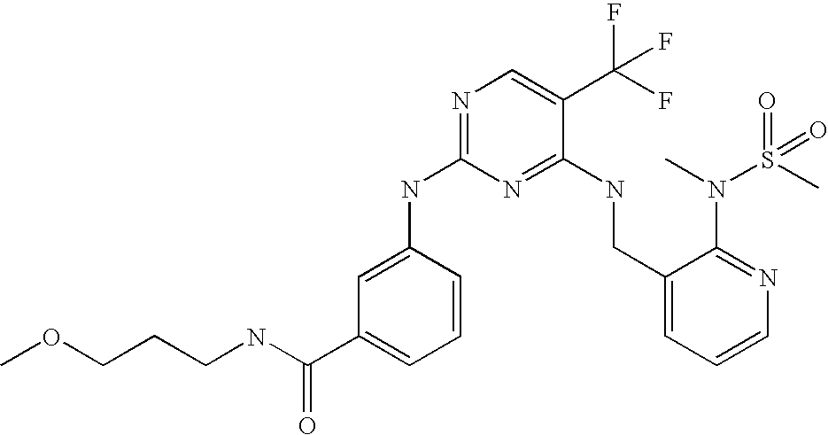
C1(CNC2=NC(NC3=CC(C(NCCCOC)=O)=CC=C3)=NC=C2C(F)(F)F)=CC=CN=C1N(C)S(C)(=O)=O
